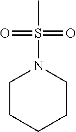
CS(=O)(=O)N1CCCCC1
